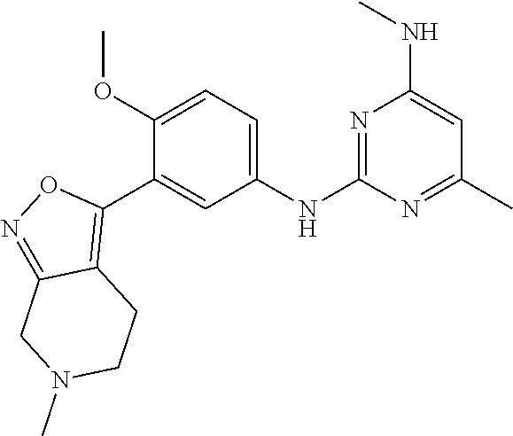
C1(NC2=NC(NC)=CC(C)=N2)=CC=C(OC)C(C2=C3C(=NO2)CN(C)CC3)=C1
